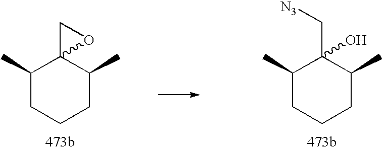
C1(C)CCCC(C)C12CO2.C1(C)CCCC(C)C1(C[N3])O
